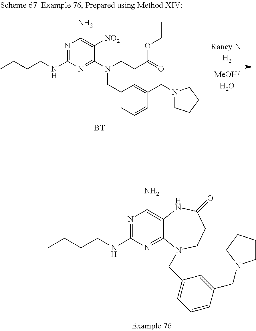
CCCCNC1=NC(N)=C2C(=N1)N(CC1=CC=CC(CN3CCCC3)=C1)CCC(=O)N2.N1=C(NCCCC)N=C(N(CCC(=O)OCC)CC2=CC=CC(CN3CCCC3)=C2)C([NO2])=C1N.[BT]
